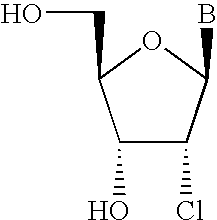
C1(Cl)C(B)OC(CO)C1O
